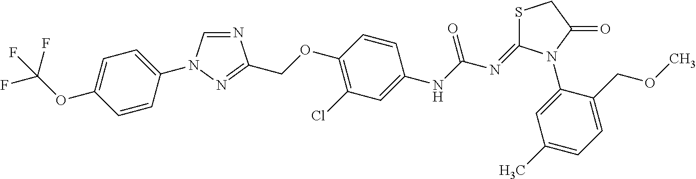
N1=CN(C2=CC=C(OC(F)(F)F)C=C2)N=C1COC1=C(Cl)C=C(NC(N=C2SCC(=O)N2C2=CC(C)=CC=C2COC)=O)C=C1
